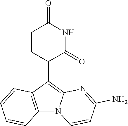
C1(C2CCC(=O)NC2=O)=C2N(C3=C1C=CC=C3)C=CC(N)=N2
